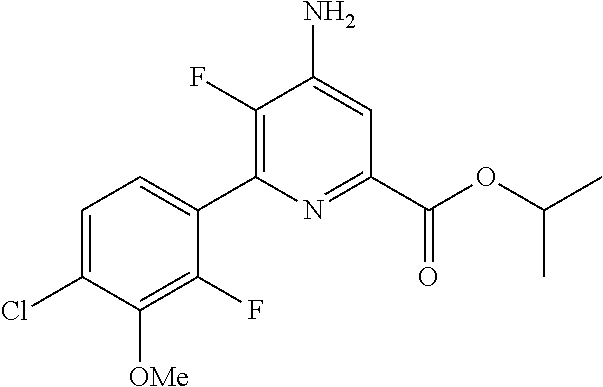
C1=C(Cl)C([OMe])=C(F)C(C2=C(F)C(N)=CC(C(OC(C)C)=O)=N2)=C1
